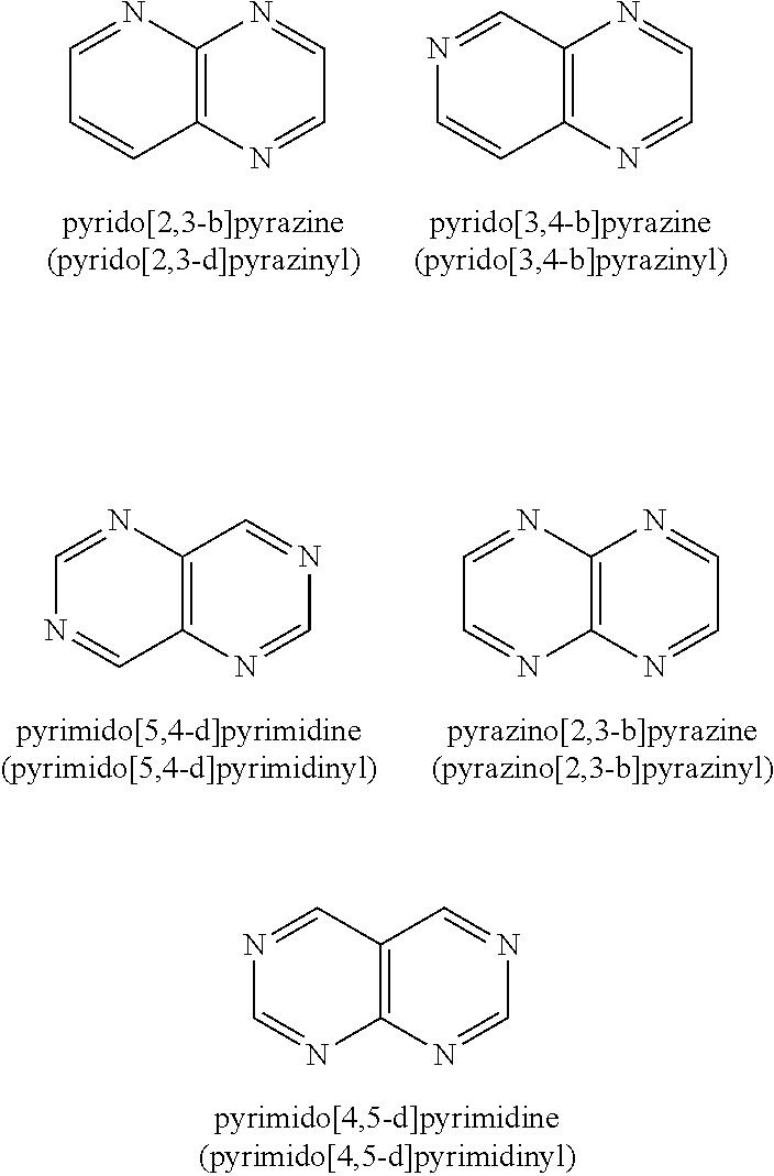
C1=NC2=C(C=N1)N=CN=C2.C1=NC2=C(N=C1)N=CC=N2.N1=CC2=C(N=C1)N=CN=C2.C1=NC2=C(C=C1)N=CC=N2.N1=CC2=C(C=C1)N=CC=N2
